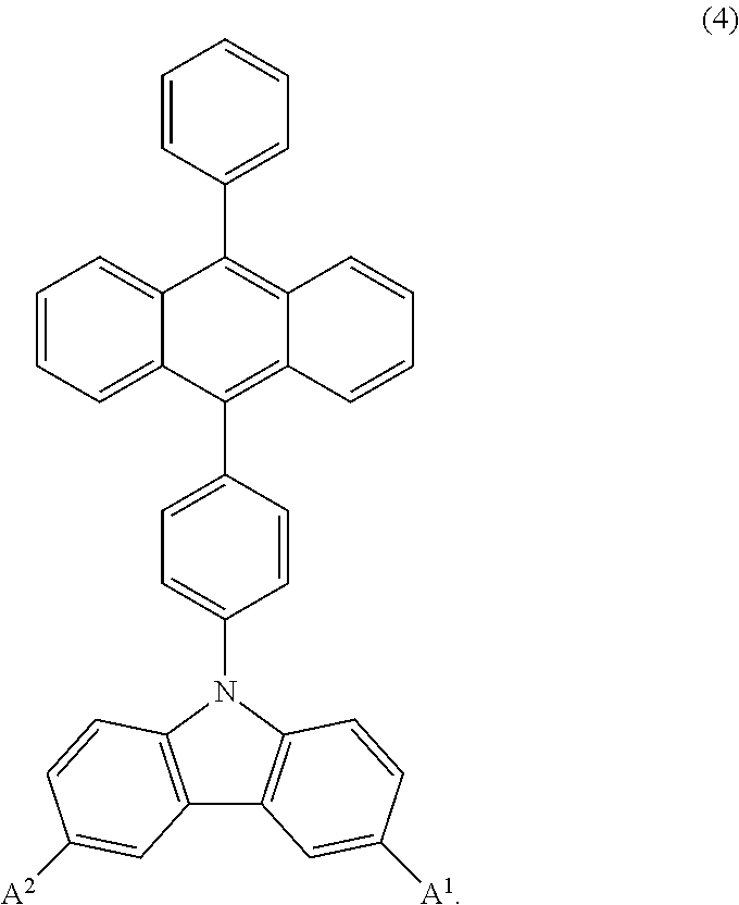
C1=CC(C2=C3C(=C(C4=CC=C(N5C6=C(C7=C5C=CC([A2])=C7)C=C([A1])C=C6)C=C4)C4=CC=CC=C42)C=CC=C3)=CC=C1
